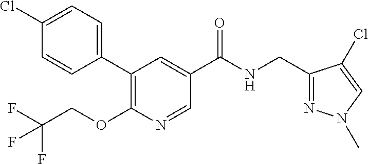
C1=CC(C2=C(OCC(F)(F)F)N=CC(C(NCC3=NN(C)C=C3Cl)=O)=C2)=CC=C1Cl
